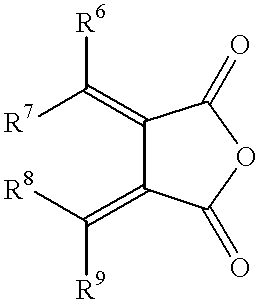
[R7]C(=C1C(=C([R8])[R9])C(=O)OC1=O)[R6]
